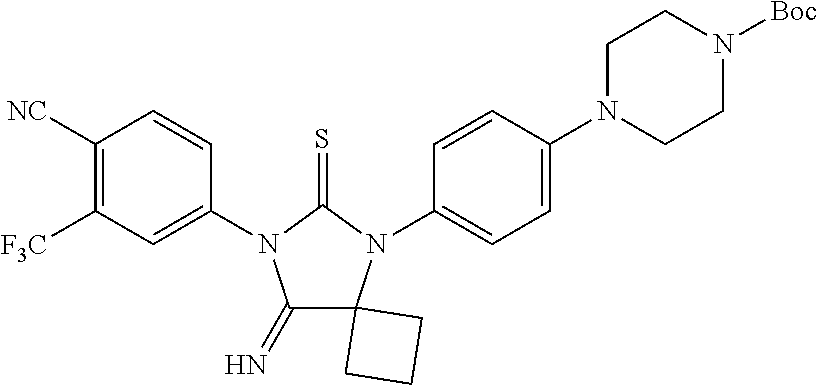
C1(=N)C2(N(C3=CC=C(N4CCN([Boc])CC4)C=C3)C(=S)N1C1=CC([F3C])=C([NC])C=C1)CCC2
